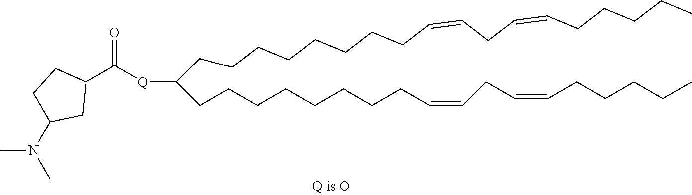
C(CCCCCCCCC=CCC=CCCCCC)(CCCCCCCCC=CCC=CCCCCC)[Q]C(C1CCC(N(C)C)C1)=O
